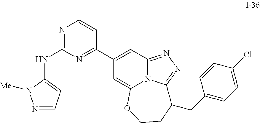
N1=CC=C(NC2=NC=CC(C3=CC4=NN=C5N4C(=C3)OCCC5CC3=CC=C(Cl)C=C3)=N2)N1[Me]
